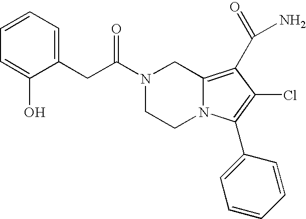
N1(C(CC2=CC=CC=C2O)=O)CCN2C(=C(C(N)=O)C(Cl)=C2C2=CC=CC=C2)C1
